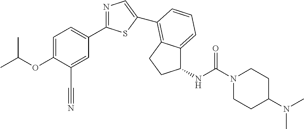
C1=C(OC(C)C)C(C#N)=CC(C2=NC=C(C3=C4C(=CC=C3)C(NC(=O)N3CCC(N(C)C)CC3)CC4)S2)=C1
